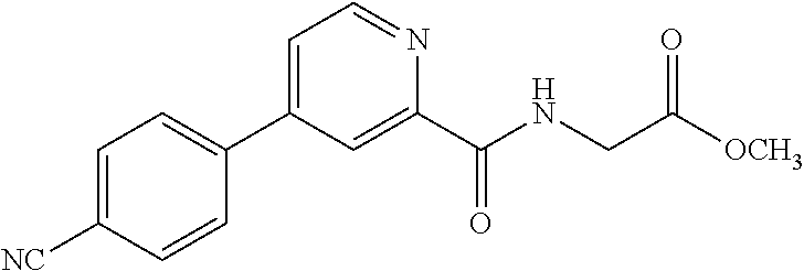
C1=C(C2=CC=C([NC])C=C2)C=C(C(NCC([OCH3])=O)=O)N=C1
